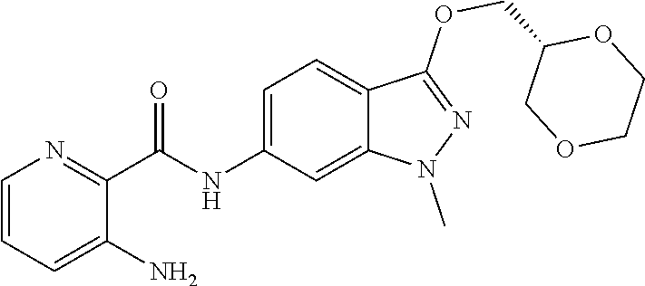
C1=CC=C(N)C(C(NC2=CC=C3C(=C2)N(C)N=C3OCC2COCCO2)=O)=N1
